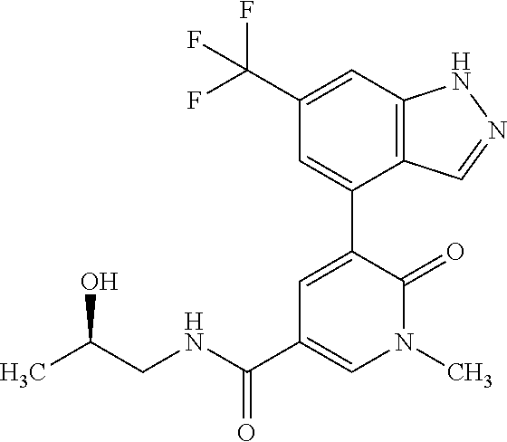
C1=C(C(F)(F)F)C=C(C2=CC(C(NCC(C)O)=O)=CN(C)C2=O)C2=C1NN=C2
